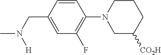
C1=CC(CN([H])C)=CC(F)=C1N1CCCC([CO2H])C1
